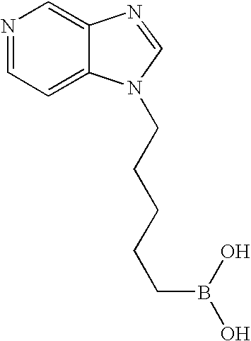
N1=CC=C2C(=C1)N=CN2CCCCCB(O)O
